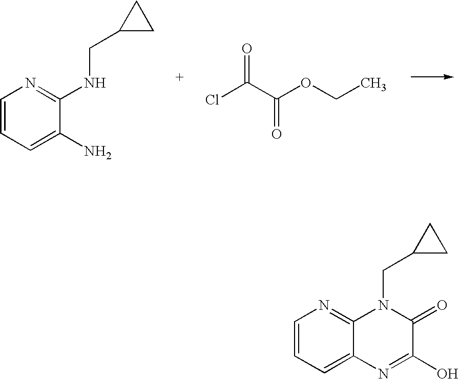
C1=CC=C(N)C(NCC2CC2)=N1.ClC(C(OCC)=O)=O.C1=CC=C2C(=N1)N(CC1CC1)C(=O)C(O)=N2
